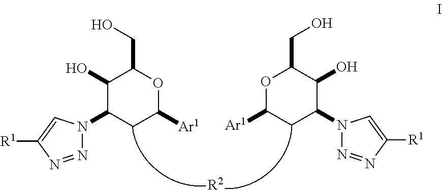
C1(O)C(N2N=NC([R1])=C2)CC([Ar1])OC1CO.C1(O)C(N2N=NC([R1])=C2)CC([Ar1])OC1CO.[R2]
